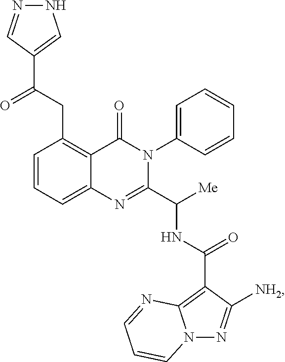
C1=CC=C2C(=C1CC(C1=CNN=C1)=O)C(=O)N(C1=CC=CC=C1)C(C([Me])NC(=O)C1=C3N(N=C1[NH2])C=CC=N3)=N2
